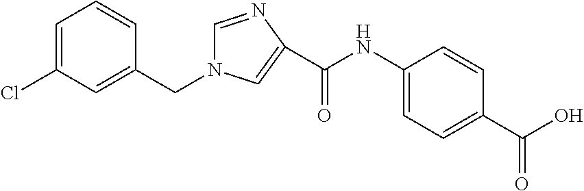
C1(CN2C=NC(C(NC3=CC=C(C(O)=O)C=C3)=O)=C2)=CC(Cl)=CC=C1
